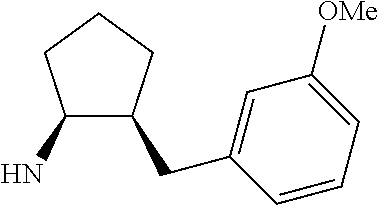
C1(N)C(CC2=CC([OMe])=CC=C2)CCC1
